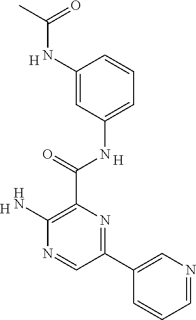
C1=C(NC(C2=C(N)N=CC(C3=CN=CC=C3)=N2)=O)C=C(NC(C)=O)C=C1.[H].[H].[H]
